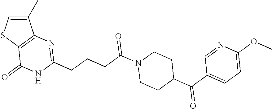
C1(C)=CSC2=C1N=C(CCCC(N1CCC(C(C3=CC=C(OC)N=C3)=O)CC1)=O)NC2=O
